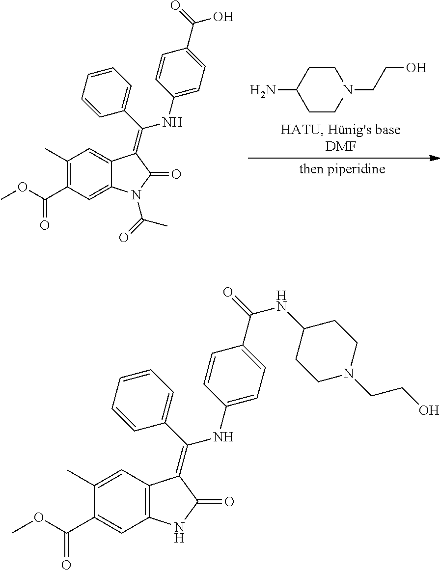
C1(C)=C(C(OC)=O)C=C2C(=C1)C(=C(C1=CC=CC=C1)NC1=CC=C(C(=O)O)C=C1)C(=O)N2C(=O)C.C(CO)N1CCC(N)CC1.C1(C)=CC2=C(C=C1C(OC)=O)NC(=O)C2=C(C1=CC=CC=C1)NC1=CC=C(C(=O)NC2CCN(CCO)CC2)C=C1
